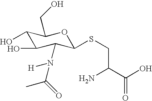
C1(O)C(O)C(N(C(=O)C)[H])C(SCC(C(O)=O)N)OC1CO
